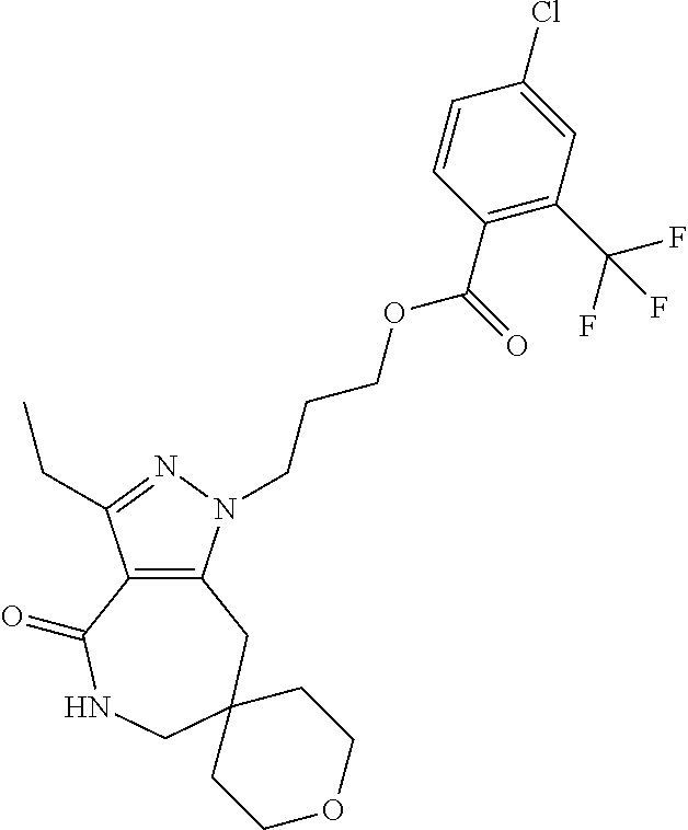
C12=C(N(CCCOC(C3=C(C(F)(F)F)C=C(Cl)C=C3)=O)N=C1CC)CC1(CNC2=O)CCOCC1
